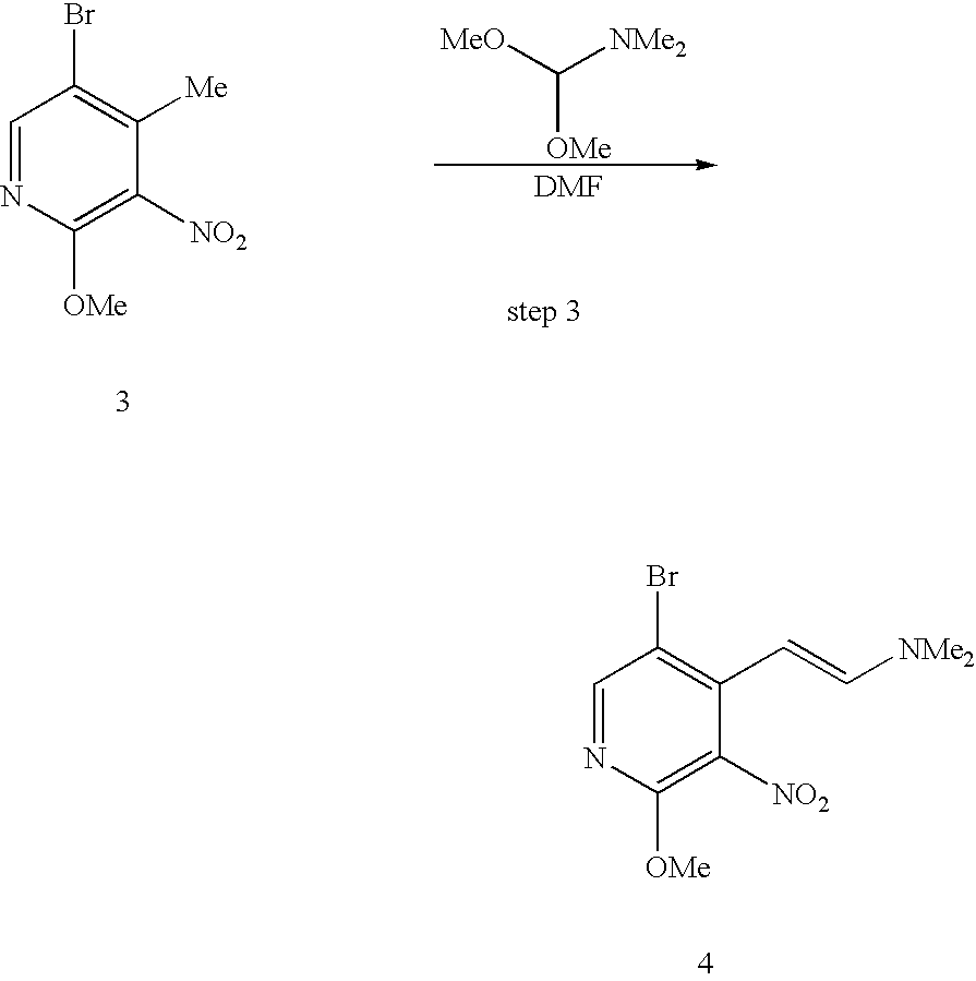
[MeO]C([NMe2])[OMe].C1=NC([OMe])=C([NO2])C([Me])=C1Br.C1=NC([OMe])=C([NO2])C(C=C[NMe2])=C1Br
